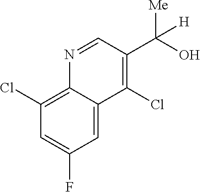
C1=C2C(=C(Cl)C=C1F)N=CC(C(O)([Me])[H])=C2Cl
